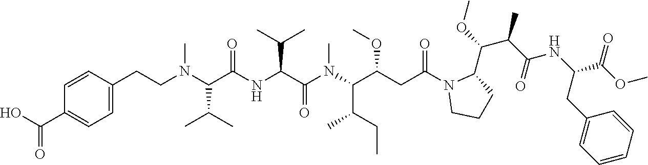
C(N(C(C(NC(C(N(C(C(CC(N1CCCC1C(OC)C(C(NC(C(OC)=O)CC1=CC=CC=C1)=O)C)=O)OC)C(CC)C)C)=O)C(C)C)=O)C(C)C)C)CC1=CC=C(C(=O)O)C=C1
